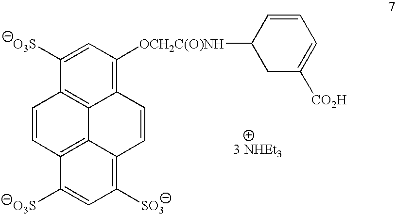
C12=C([OCH2C(O)NH]C3CC([CO2H])=CC=C3)C=C([O3S])C3=C1C1=C(C([O3S])=CC([SO3])=C1C=C2)C=C3
